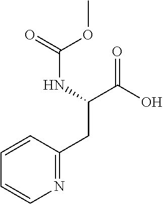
O=C(OC)NC(CC1=NC=CC=C1)C(O)=O
